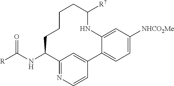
[R]C(NC1C2=NC=CC(=C2)C2=CC=C([NHCO2Me])C=C2NC([R7])CCCC1)=O
